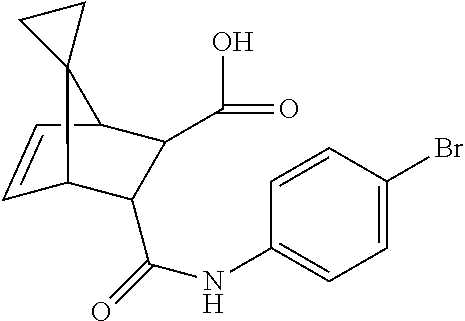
C1=CC2C(C(O)=O)C(C(=O)NC3=CC=C(Br)C=C3)C1C21CC1
